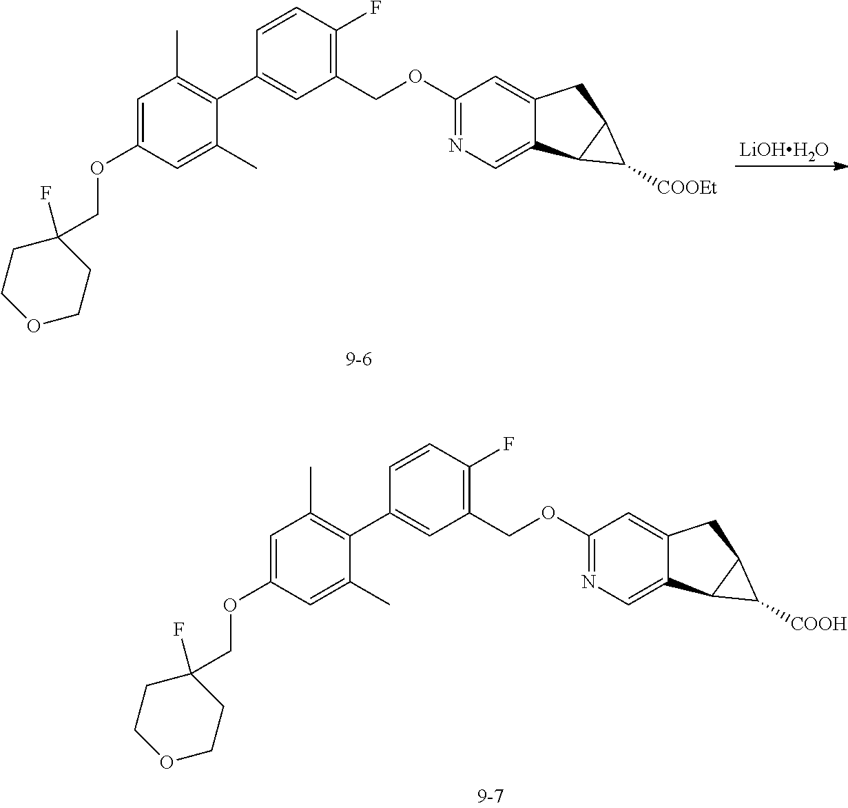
C1(COC2=NC=C3C(=C2)CC2C3C2[COOEt])=C(F)C=CC(C2=C(C)C=C(OCC3(F)CCOCC3)C=C2C)=C1.[LiOHH2O].C1(COC2=NC=C3C(=C2)CC2C3C2[COOH])=C(F)C=CC(C2=C(C)C=C(OCC3(F)CCOCC3)C=C2C)=C1
